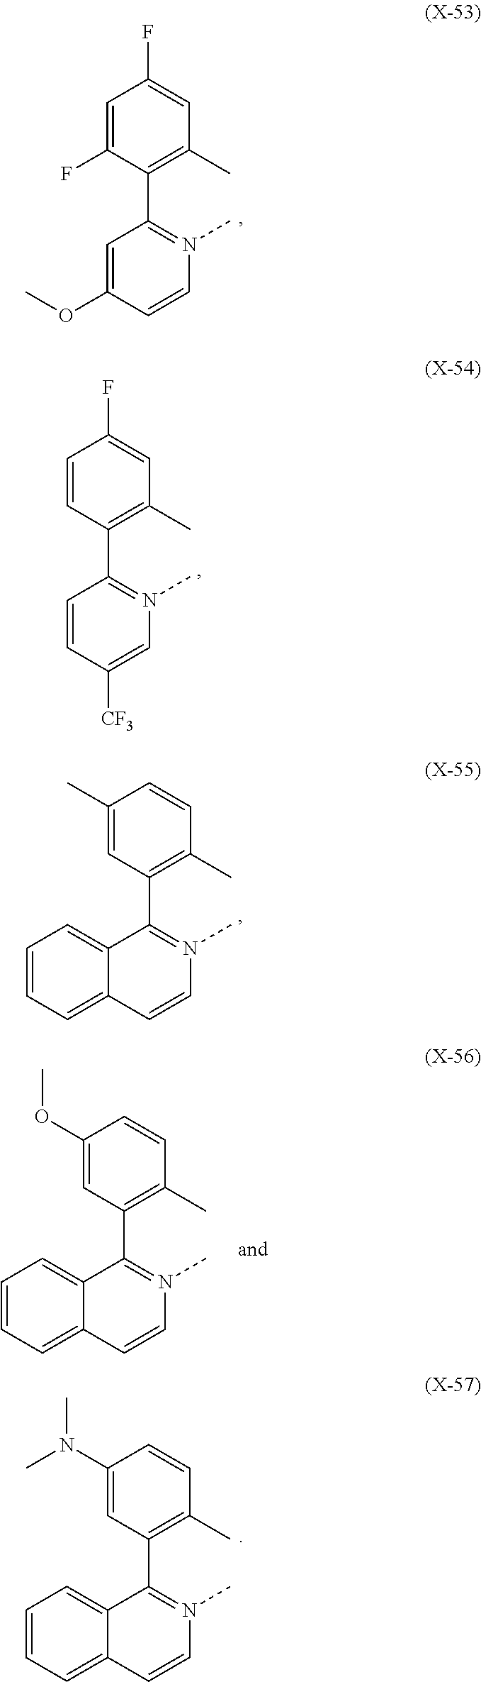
C1=C(F)C(C2=N(C)C=CC(OC)=C2)=C(C)C=C1F.C1=CC(C2=N(C)C=C([CF3])C=C2)=C(C)C=C1F.C1(C)=CC(C2=N(C)C=CC3=CC=CC=C23)=C(C)C=C1.C1(OC)=CC(C2=N(C)C=CC3=CC=CC=C23)=C(C)C=C1.C1(N(C)C)=CC(C2=N(C)C=CC3=CC=CC=C23)=C(C)C=C1
